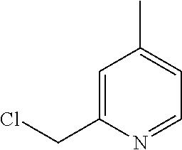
C1=C(CCl)N=CC=C1C
